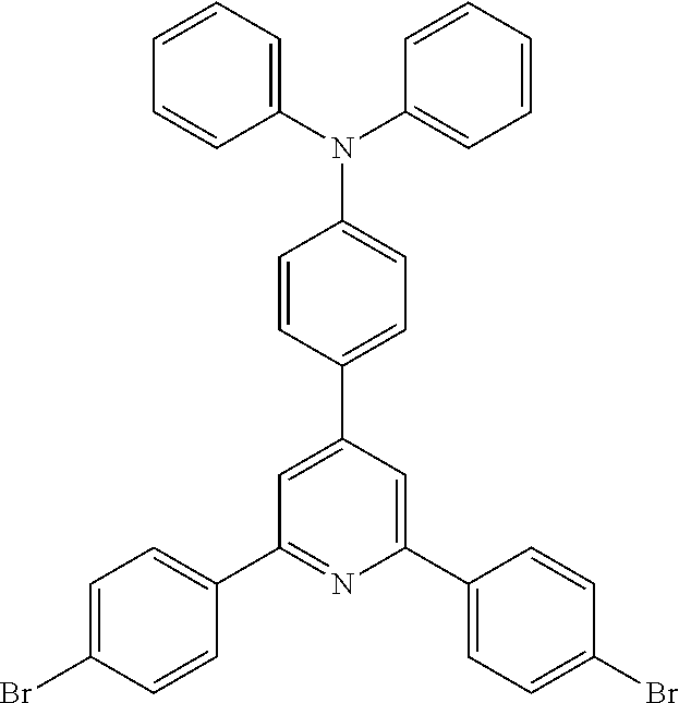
C1=C(Br)C=CC(C2=NC(C3=CC=C(Br)C=C3)=CC(C3=CC=C(N(C4=CC=CC=C4)C4=CC=CC=C4)C=C3)=C2)=C1
